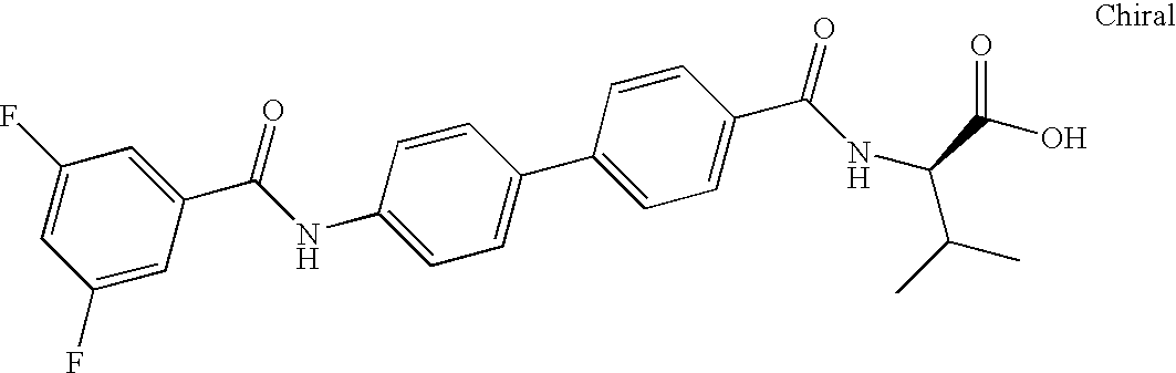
C1(F)=CC(C(NC2=CC=C(C3=CC=C(C(NC(C(O)=O)C(C)C)=O)C=C3)C=C2)=O)=CC(F)=C1
